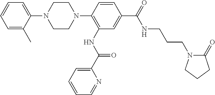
C1=CC=C(C)C(N2CCN(C3=C(NC(=O)C4=CC=CC=N4)C=C(C(NCCCN4C(=O)CCC4)=O)C=C3)CC2)=C1
